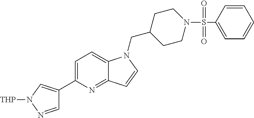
C1CC(CN2C3=CC=C(C4=CN([THP])N=C4)N=C3C=C2)CCN1S(C1=CC=CC=C1)(=O)=O
